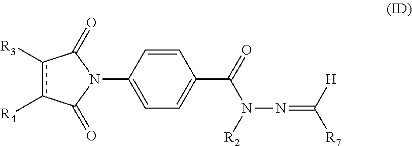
C1=C(N2C(=O)c([R4])c([R3])C2=O)C=CC(C(=O)N([R2])N=C([R7])[H])=C1
